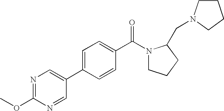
C1(OC)=NC=C(C2=CC=C(C(=O)N3CCCC3CN3CCCC3)C=C2)C=N1
